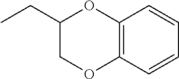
C1(CC)COC2=C(O1)C=CC=C2
